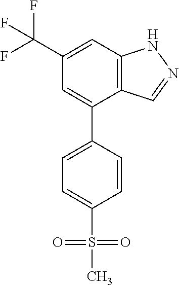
C12=C(C=C(C(F)(F)F)C=C1C1=CC=C(S(C)(=O)=O)C=C1)NN=C2
